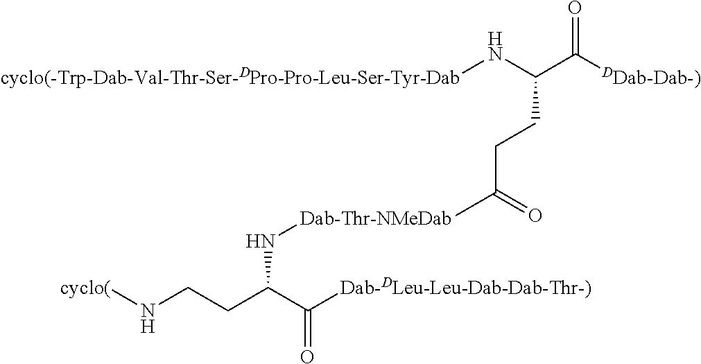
[cyclo(]NCCC(C([Dab-DLeu-Leu-Dab-Dab-Thr-)])=O)N[Dab-Thr-NMeDab].C([DDab-Dab-)])(=O)C(CCC(C)=O)N[cyclo(-Trp-Dab-Val-Thr-Ser-DPro-Pro-Leu-Ser-Tyr-Dab]
